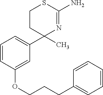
C1CC(C2=CC=CC(OCCCC3=CC=CC=C3)=C2)(C)N=C(N)S1
